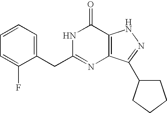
C1=C(CC2=NC3=C(C(=O)N2)NN=C3C2CCCC2)C(F)=CC=C1
